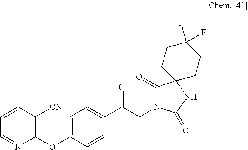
C1(OC2=C([CN])C=CC=N2)=CC=C(C(CN2C(=O)C3(NC2=O)CCC(F)(F)CC3)=O)C=C1
